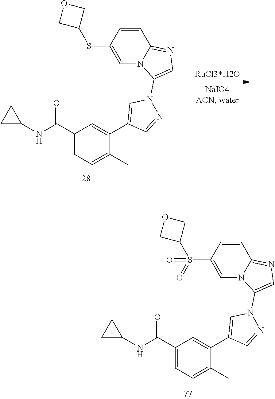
C1=CC(S(=O)(C2COC2)=O)=CN2C1=NC=C2N1N=CC(C2=CC(C(NC3CC3)=O)=CC=C2C)=C1.C1=CC(SC2COC2)=CN2C1=NC=C2N1N=CC(C2=CC(C(NC3CC3)=O)=CC=C2C)=C1
